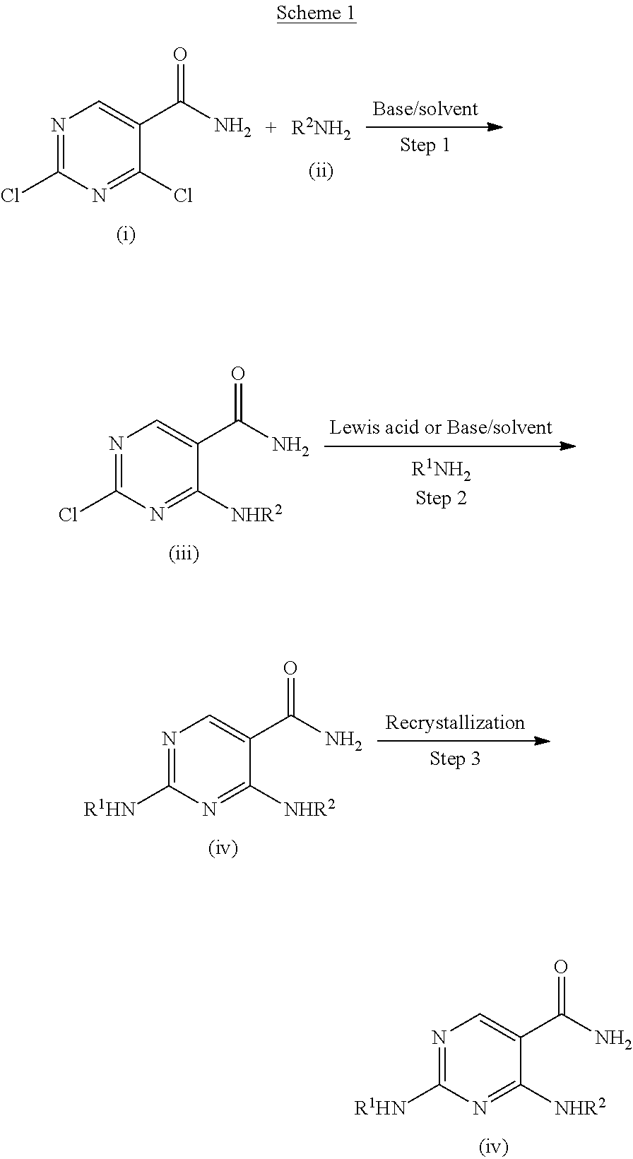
N1=C(Cl)N=C(Cl)C(C(N)=O)=C1.[R2NH2].N1=C(Cl)N=C([NHR2])C(C(N)=O)=C1.N1=C([R1HN])N=C([NHR2])C(C(N)=O)=C1.N1=C([R1HN])N=C([NHR2])C(C(N)=O)=C1
